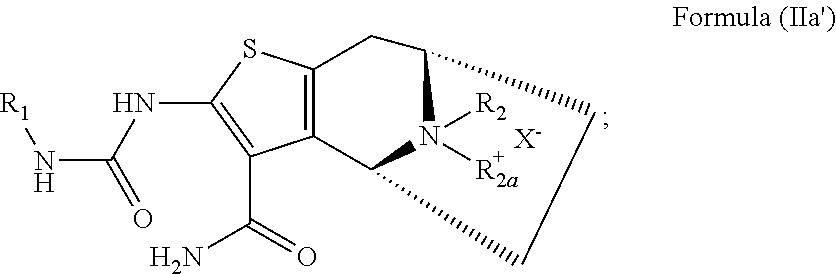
C12=C(C3N([R2])([R2a])C(C1)CC3)C(C(N)=O)=C(NC(N[R1])=O)S2.[X-]
